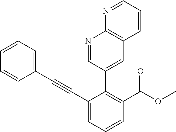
C1=CC=CC(C#CC2=CC=CC(C(OC)=O)=C2C2=CC3=C(N=C2)N=CC=C3)=C1
